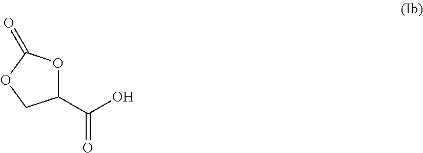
C1(C(=O)O)OC(=O)OC1
